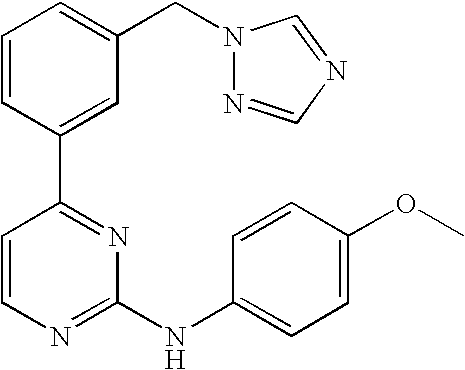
C1=CC(C2=NC(NC3=CC=C(OC)C=C3)=NC=C2)=CC(CN2N=CN=C2)=C1
